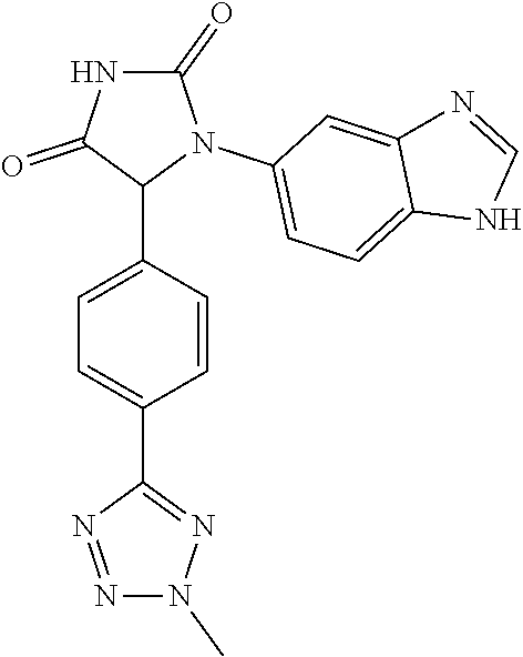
C1=C(C2N(C3=CC=C4C(=C3)N=CN4)C(=O)NC2=O)C=CC(C2=NN(C)N=N2)=C1
